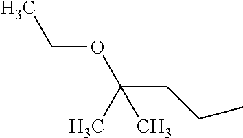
CCOC(CCC)(C)C
